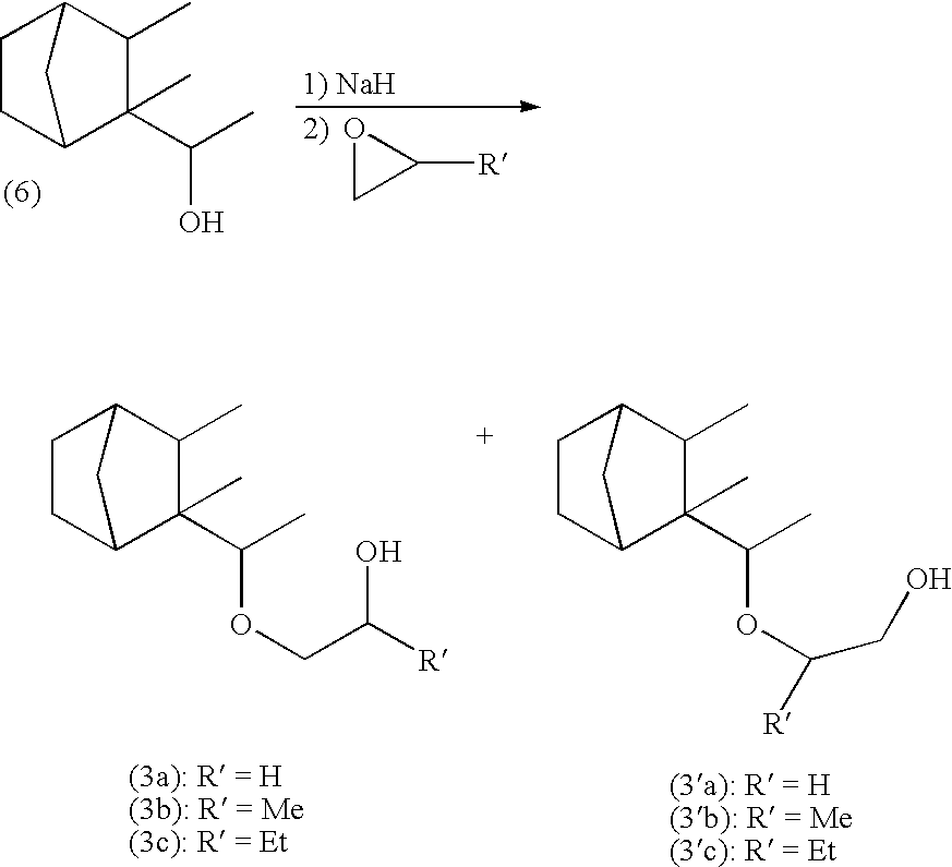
C1CC2C(C)(C(C)O)C(C)C1C2.O1CC1[R].C1CC2C(C)(C(C)OCC([R])O)C(C)C1C2.C1CC2C(C)(C(C)OC(CO)[R])C(C)C1C2
